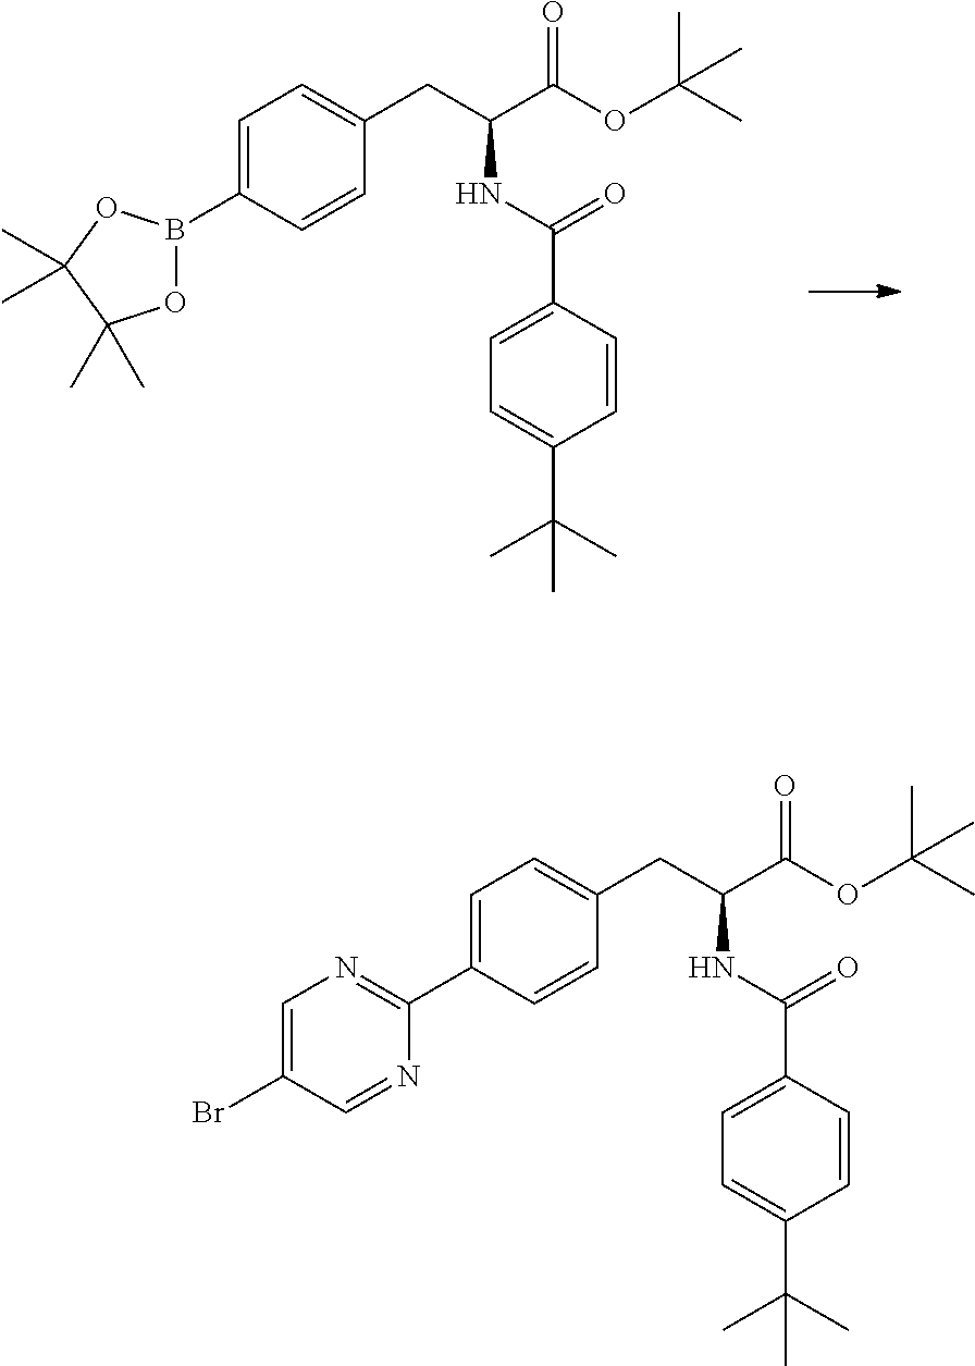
C1=CC(B2OC(C)(C)C(C)(C)O2)=CC=C1CC(C(OC(C)(C)C)=O)NC(=O)C1=CC=C(C(C)(C)C)C=C1.C1=CC(C2=NC=C(Br)C=N2)=CC=C1CC(C(OC(C)(C)C)=O)NC(=O)C1=CC=C(C(C)(C)C)C=C1
